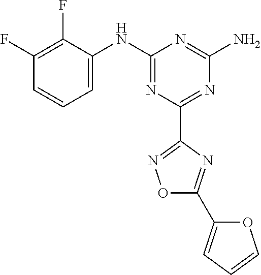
C1(F)=C(F)C(NC2=NC(C3=NOC(C4=CC=CO4)=N3)=NC(N)=N2)=CC=C1
